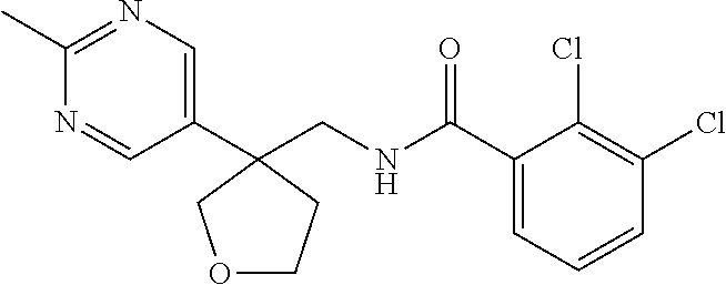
C1(C(NCC2(C3=CN=C(C)N=C3)COCC2)=O)=CC=CC(Cl)=C1Cl
